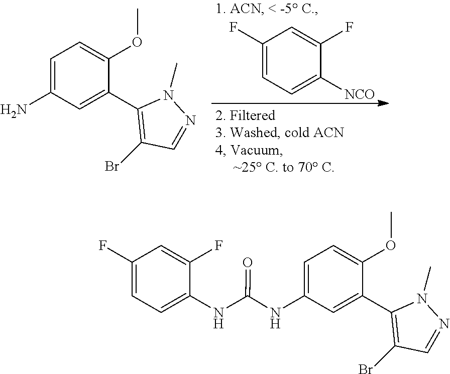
N(C(NC1=CC=C(OC)C(C2=C(Br)C=NN2C)=C1)=O)C1=CC=C(F)C=C1F.C1=C(N)C=C(C2=C(Br)C=NN2C)C(OC)=C1.C1(F)=CC=C([NCO])C(F)=C1
